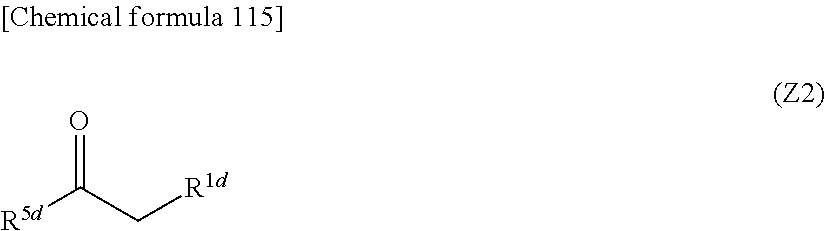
O=C(C[R1d])[R5d]
